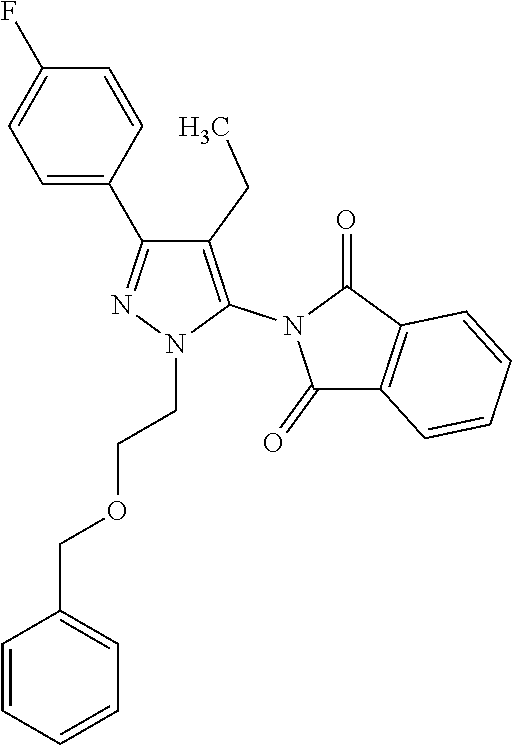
C1(F)=CC=C(C2=NN(CCOCC3=CC=CC=C3)C(N3C(=O)C4=C(C3=O)C=CC=C4)=C2CC)C=C1
